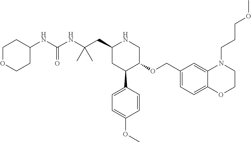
C1(CC(NC(NC2CCOCC2)=O)(C)C)CC(C2=CC=C(OC)C=C2)C(OCC2=CC=C3C(=C2)N(CCCOC)CCO3)CN1
